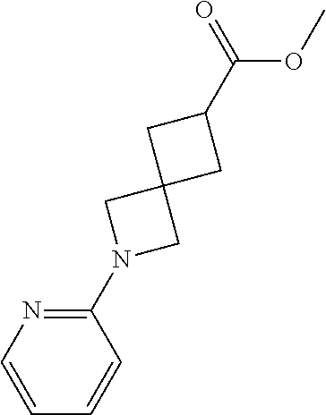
C1=CN=C(N2CC3(C2)CC(C(=O)OC)C3)C=C1
